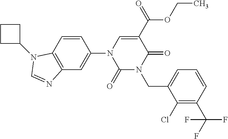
C1=CC2=C(C=C1N1C(=O)N(CC3=CC=CC(C(F)(F)F)=C3Cl)C(=O)C(C(OCC)=O)=C1)N=CN2C1CCC1
